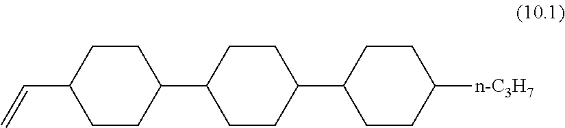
C1CC(C=C)CCC1C1CCC(C2CCC([n-C3H7])CC2)CC1
